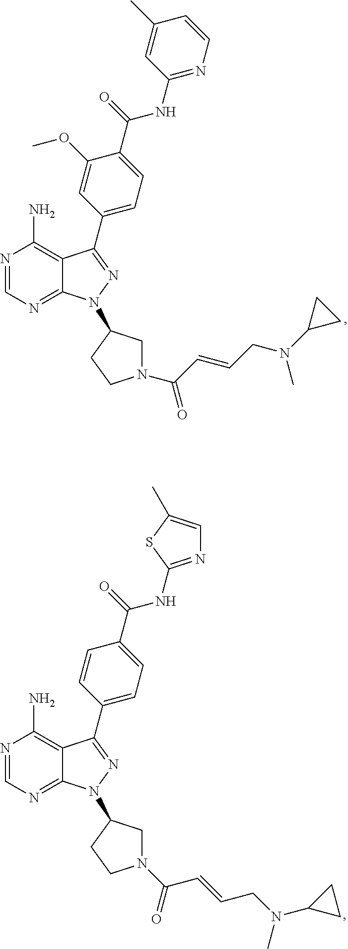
N1=CN=C2C(=C1N)C(C1=CC=C(C(NC3=NC=CC(C)=C3)=O)C(OC)=C1)=NN2C1CN(C(C=CCN(C2CC2)C)=O)CC1.N1=CN=C2C(=C1N)C(C1=CC=C(C(NC3=NC=C(C)S3)=O)C=C1)=NN2C1CN(C(C=CCN(C2CC2)C)=O)CC1
